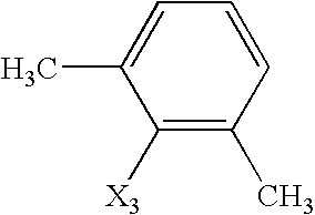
C1([X3])=C(C)C=CC=C1C
